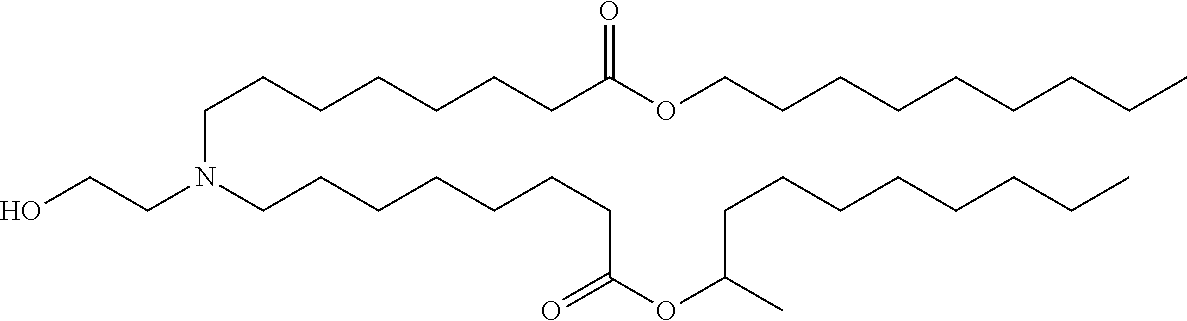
C(CCCC)CCCCOC(CCCCCCCN(CCCCCCCC(OC(CCCCCCCC)C)=O)CCO)=O
